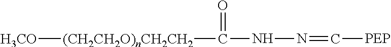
[(CH2CH2O)nCH2CH2](C(NN=C[PEP])=O)[H3CO]
